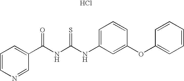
Cl.C(NC(NC1=CC=CC(OC2=CC=CC=C2)=C1)=S)(=O)C1=CC=CN=C1
